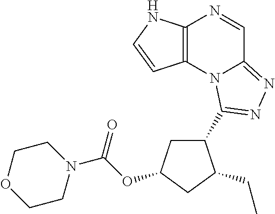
C12=C(N3C(=NN=C3C3CC(OC(N4CCOCC4)=O)CC3CC)C=N1)C=CN2
